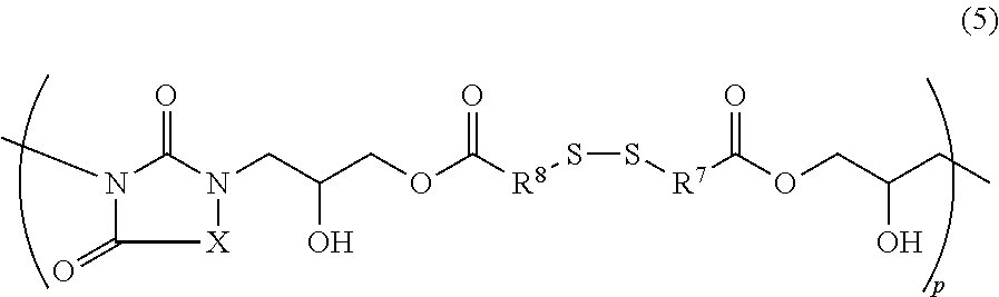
N1(C)C(=O)[X]N(CC(COC([R8]SS[R7]C(OCC(CC)O)=O)=O)O)C1=O
